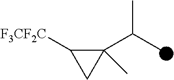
C1(C(C)C)(C)C([F3CF2C])C1
